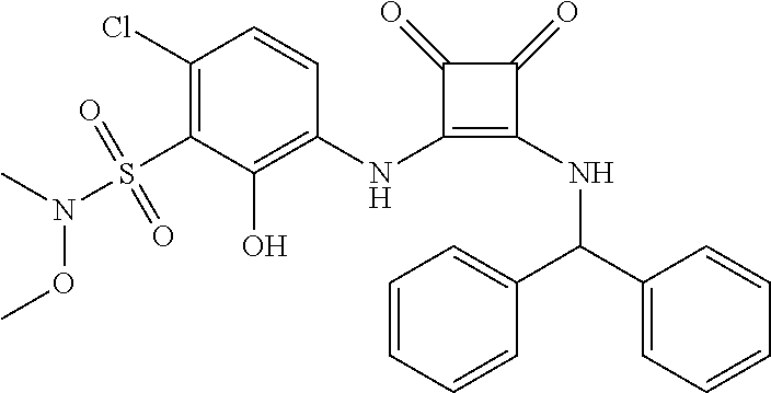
C1(Cl)=C(S(N(C)OC)(=O)=O)C(O)=C(NC2=C(NC(C3=CC=CC=C3)C3=CC=CC=C3)C(=O)C2=O)C=C1
